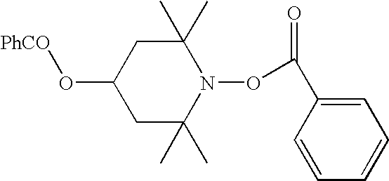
C1C(C)(C)N(OC(=O)C2=CC=CC=C2)C(C)(C)CC1O[PhCO]
